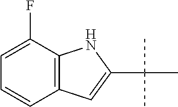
C12=C(C=CC=C1F)C=C(C(C)(C)C)N2
